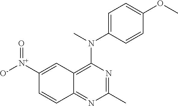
C1(C)=NC(N(C)C2=CC=C(OC)C=C2)=C2C(=N1)C=CC([N+]([O-])=O)=C2
